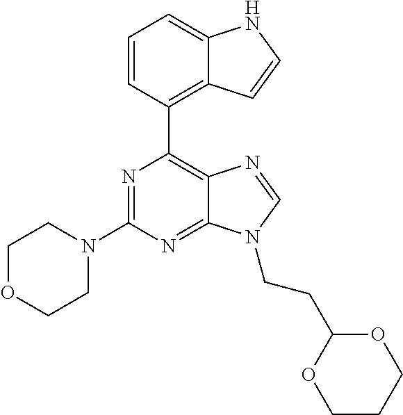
N1=C(N2CCOCC2)N=C2C(=C1C1=C3C(=CC=C1)NC=C3)N=CN2CCC1OCCCO1
